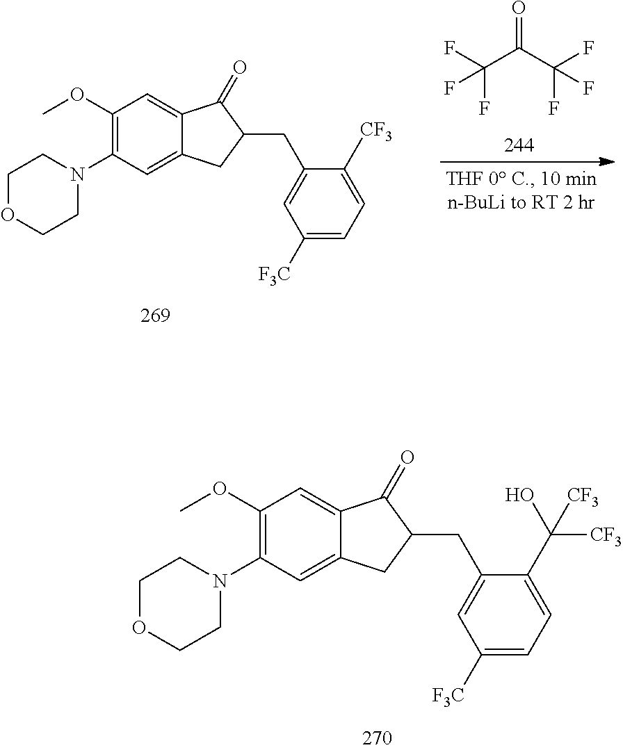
O=C(C(F)(F)F)C(F)(F)F.C12=CC(N3CCOCC3)=C(OC)C=C1C(=O)C(CC1=CC([F3C])=CC=C1[CF3])C2.C12=CC(N3CCOCC3)=C(OC)C=C1C(=O)C(CC1=CC([F3C])=CC=C1C(O)([CF3])[CF3])C2
